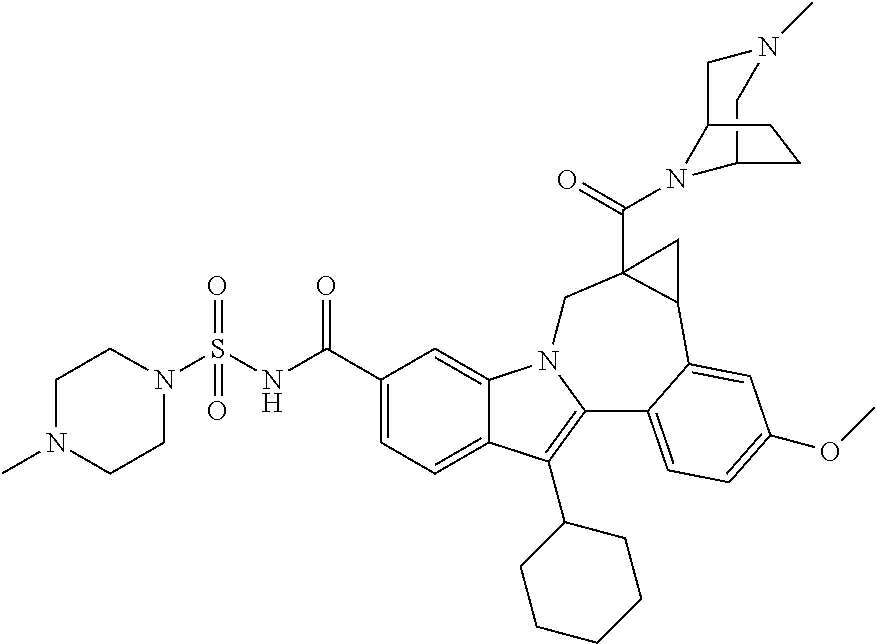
N1(S(NC(C2=CC=C3C(=C2)N2C(=C3C3CCCCC3)C3=CC=C(OC)C=C3C3C(C(=O)N4C5CN(C)CC4CC5)(C2)C3)=O)(=O)=O)CCN(C)CC1
